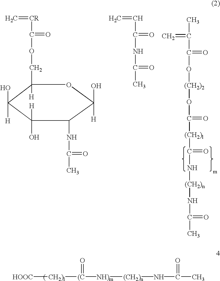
C=CC(NC(C)=O)=O.C=[CR]C(OCC1([H])C(O)([H])C(O)([H])C(NC(C)=O)C(O)([H])O1)=O.C(C)(=C)C(=O)O[(CH2)2]OC([(CH2)l]C(N[(CH2)n]NC(=O)C)=O)=O.[HOOC][CH2)l][(C]([NH)m][(CH2)n]NC(=O)C)=O
